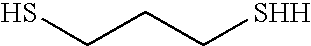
SCCC[SHH]
